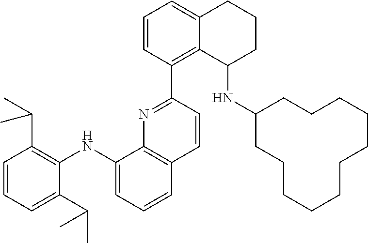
C12=CC=CC(C3=NC4=C(C=C3)C=CC=C4NC3=C(C(C)C)C=CC=C3C(C)C)=C1C(NC1CCCCCCCCCCC1)CCC2
